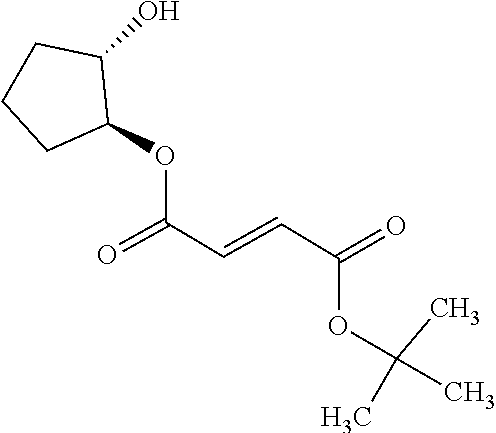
C(=CC(=O)OC(C)(C)C)C(=O)OC1CCCC1O
